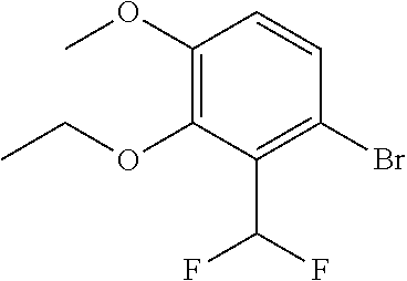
C1(OC)=C(OCC)C(C(F)F)=C(Br)C=C1
